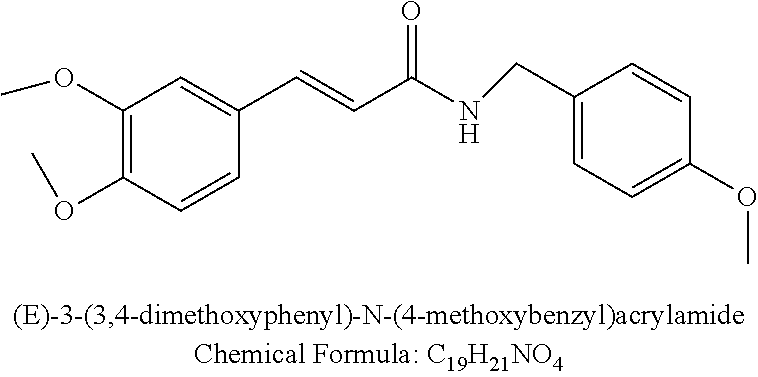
C1(OC)=C(OC)C=CC(C=CC(NCC2=CC=C(OC)C=C2)=O)=C1
